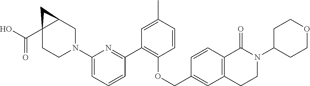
C1(N2CC3C(C(O)=O)(CC2)C3)=CC=CC(C2=C(OCC3=CC4=C(C=C3)C(=O)N(C3CCOCC3)CC4)C=CC(C)=C2)=N1
